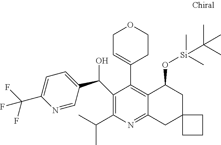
N1=CC(C(C2=C(C(C)C)N=C3C(=C2C2=CCOCC2)C(O[Si](C)(C)C(C)(C)C)CC2(C3)CCC2)O)=CC=C1C(F)(F)F
